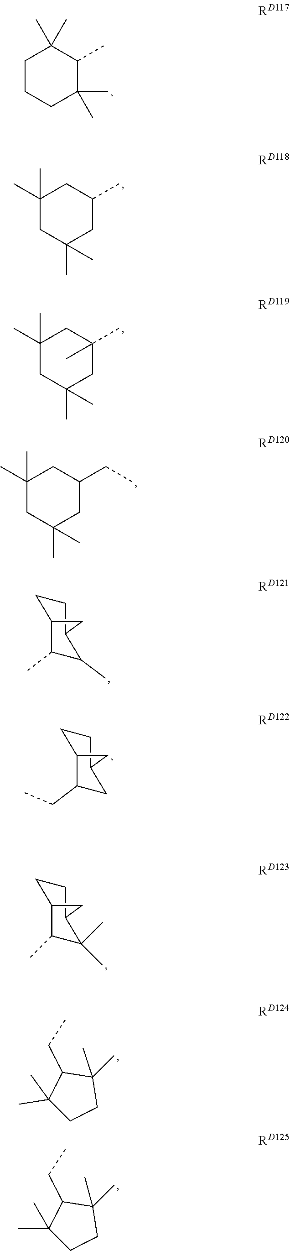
C1CCC(C)(C)C(C)C1(C)C.C1(C)(C)CC(C)(C)CC(C)C1.C1(C)(C)CC(C)(C)CC(C)(C)C1.C1(C)(C)CC(C)(C)CC(CC)C1.C1(C)C(C)C2CCC1C2.C1(C)(C)CCC(C)(C)C1CC.C1(C)(C)CCC(C)(C)C1CC.C1CC2C(CC)CC1C2.C1CC2C(C)C(C)(C)C1C2
